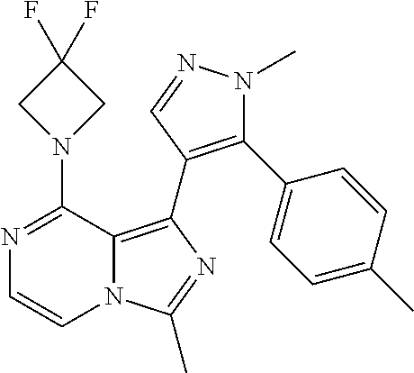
N12C(=C(C3=C(C4=CC=C(C)C=C4)N(C)N=C3)N=C1C)C(N1CC(F)(F)C1)=NC=C2
